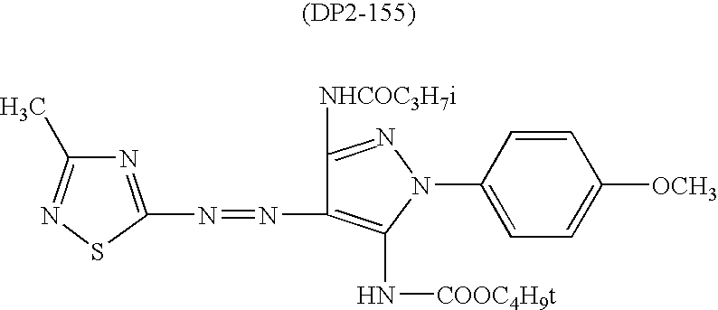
N1=C(N=NC2=C(N[COOC4H9t])N(C3=CC=C([OCH3])C=C3)N=C2[NHCOC3H7i])SN=C1C
